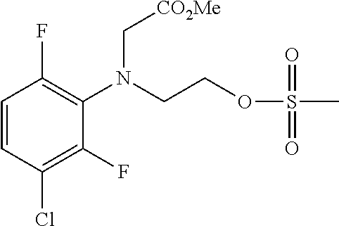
C1=CC(Cl)=C(F)C(N(CCOS(C)(=O)=O)C[CO2Me])=C1F
